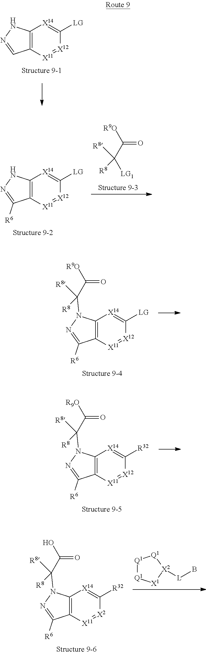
C12=C([X11]=[X12]C([LG])=[X14]1)C=NN2.C12=C([X11]=[X12]C([LG])=[X14]1)C([R6])=NN2.[R9O]C(=O)C([LG1])([R8])[R8].C12=C([X11]=[X12]C([LG])=[X14]1)C([R6])=NN2C(C([R9O])=O)([R8])[R8].C12=C([X11]=[X12]C([R32])=[X14]1)C([R6])=NN2C(C([R9O])=O)([R8])[R8].[Q1]1[Q1][X1][X2]([L]B)[Q1]1.C12=C([X11]=[X2]C([R32])=[X14]1)C([R6])=NN2C(C(O)=O)([R8])[R8]
